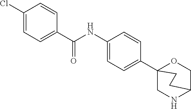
C1=C(C23CNC(CO2)CC3)C=CC(NC(=O)C2=CC=C(Cl)C=C2)=C1
